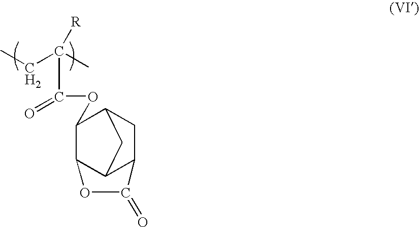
C(C([R])(C)CC)(=O)OC1C2C3C(CC1C3)C(=O)O2
